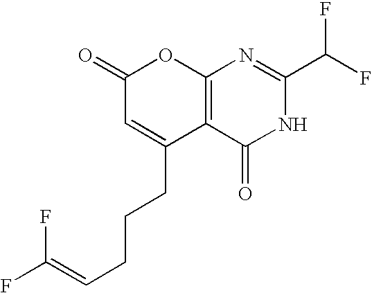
C1(=O)C=C(CCCC=C(F)F)C2=C(O1)N=C(C(F)F)NC2=O
